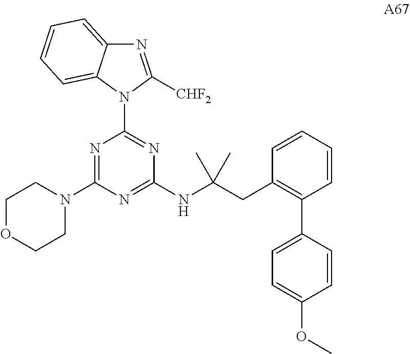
N1=C([CHF2])N(C2=NC(NC(CC3=C(C4=CC=C(OC)C=C4)C=CC=C3)(C)C)=NC(N3CCOCC3)=N2)C2=CC=CC=C12
